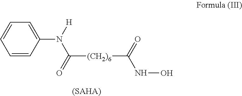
C([(CH2)6]C(=O)NO)(=O)N(C1=CC=CC=C1)[H].[(SAHA)]
